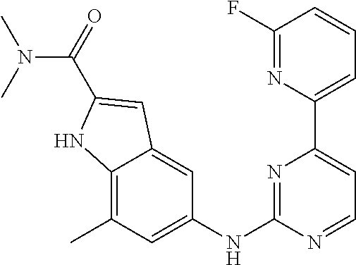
C1(F)=NC(C2=CC=NC(NC3=CC(C)=C4C(=C3)C=C(C(N(C)C)=O)N4)=N2)=CC=C1
